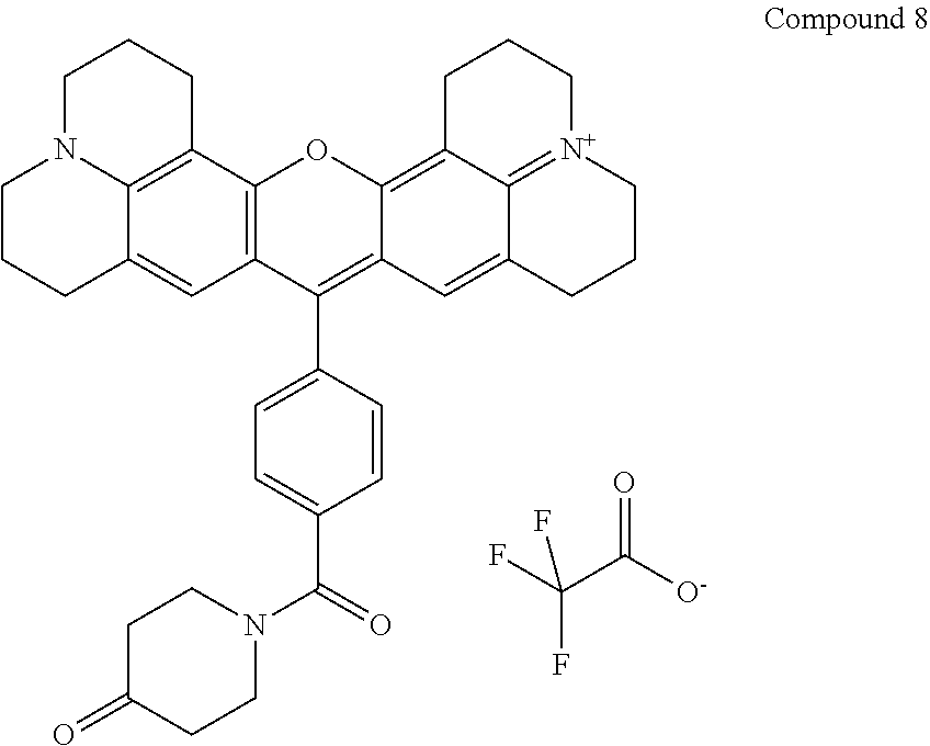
C(C([O-])=O)(F)(F)F.C1N2C3=C(CC1)C1=C(C=C3CCC2)C(C2=CC=C(C(=O)N3CCC(=O)CC3)C=C2)=C2C(=C3C4=[N+](CCC3)CCCC4=C2)O1
